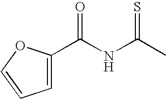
C1=C(C(=O)NC(=S)C)OC=C1
